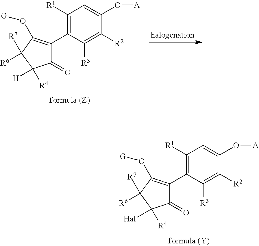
C1([R1])=C(C2=C(O[G])C([R7])([R6])C([R4])([Hal])C2=O)C([R3])=C([R2])C(O[A])=C1.C1([R1])=C(C2=C(O[G])C([R7])([R6])C([R4])([H])C2=O)C([R3])=C([R2])C(O[A])=C1
